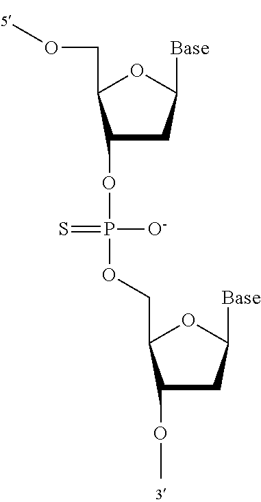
[Base]C1OC(COC)C(OP(=S)([O-])OCC2OC([Base])CC2OC)C1
